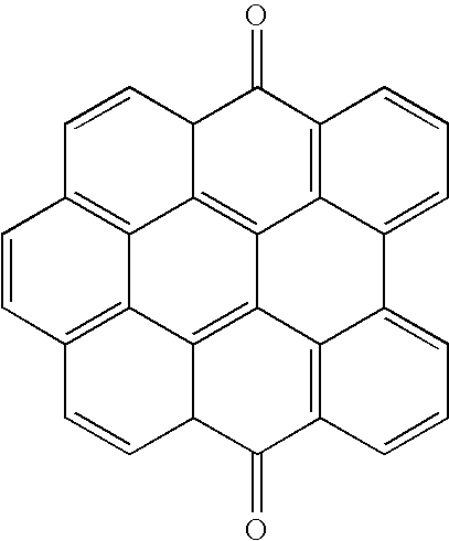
C1=CC2C3=C4C5=C(C2=O)C=CC=C5C2=CC=CC5=C2C4=C2C4=C(C=CC1=C34)C=CC2C5=O
